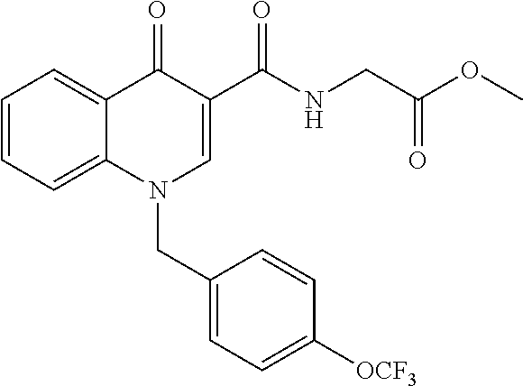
C1=CC=C2C(=C1)C(=O)C(C(NCC(OC)=O)=O)=CN2CC1=CC=C([OCF3])C=C1
